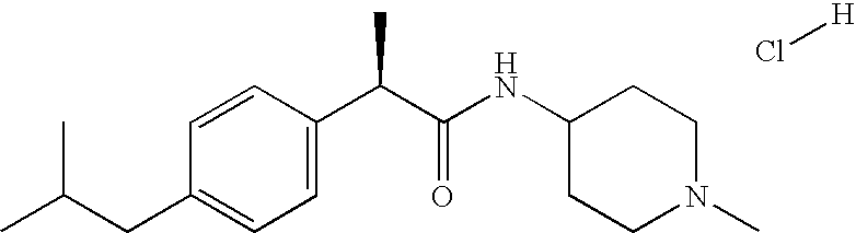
C1=CC(C(C(NC2CCN(C)CC2)=O)C)=CC=C1CC(C)C.Cl[H]
